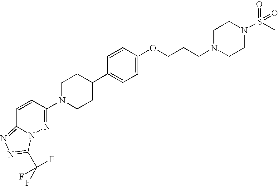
C1(OCCCN2CCN(S(C)(=O)=O)CC2)=CC=C(C2CCN(C3=NN4C(=NN=C4C(F)(F)F)C=C3)CC2)C=C1
